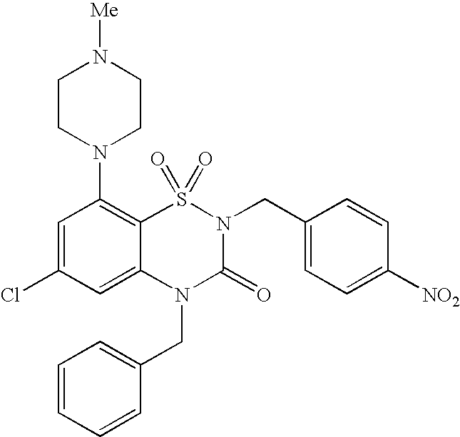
C1=C(Cl)C=C2C(=C1N1CCN([Me])CC1)S(=O)(=O)N(CC1=CC=C([NO2])C=C1)C(=O)N2CC1=CC=CC=C1
